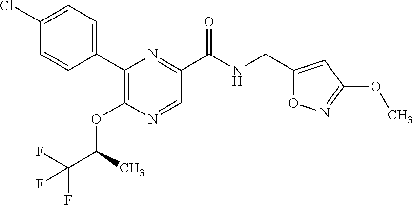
C1=CC(C2=C(OC(C(F)(F)F)C)N=CC(C(NCC3=CC(OC)=NO3)=O)=N2)=CC=C1Cl
